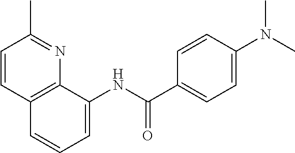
C1=CC2=C(N=C1C)C(NC(C1=CC=C(N(C)C)C=C1)=O)=CC=C2
